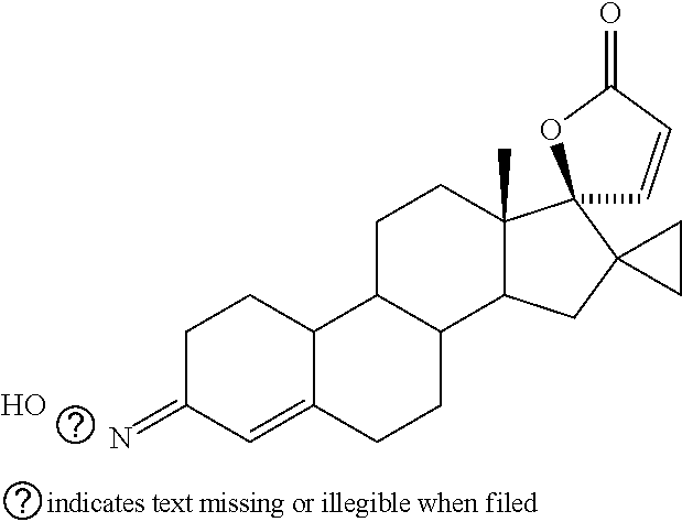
C1C(=N)C=C2C(C1)C1C(CC2)C2C(C)(CC1)C1(C3(C2)CC3)C=CC(=O)O1.O
